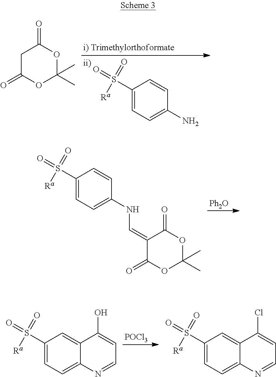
C1(S(=O)([Ra])=O)=CC=C(N)C=C1.C1C(=O)OC(C)(C)OC1=O.[Ph2O].C1(S(=O)([Ra])=O)=CC=C(NC=C2C(=O)OC(C)(C)OC2=O)C=C1.[POCl3].C1(S(=O)([Ra])=O)=CC=C2C(=C1)C(O)=CC=N2.C1(S(=O)([Ra])=O)=CC=C2C(=C1)C(Cl)=CC=N2
